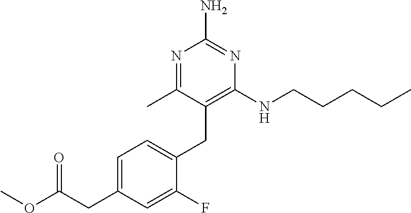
N1=C(C)C(CC2=CC=C(CC(OC)=O)C=C2F)=C(NCCCCC)N=C1N
